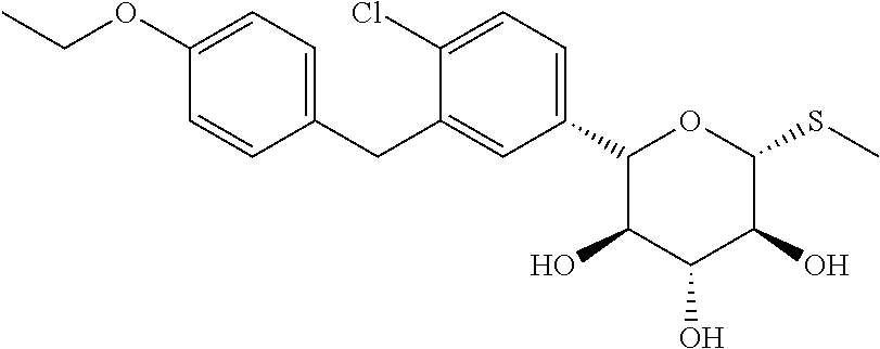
C1(OCC)=CC=C(CC2=CC(C3C(O)C(O)C(O)C(SC)O3)=CC=C2Cl)C=C1
